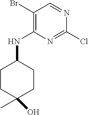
C1(Br)=C(NC2CCC(O)(C)CC2)N=C(Cl)N=C1
